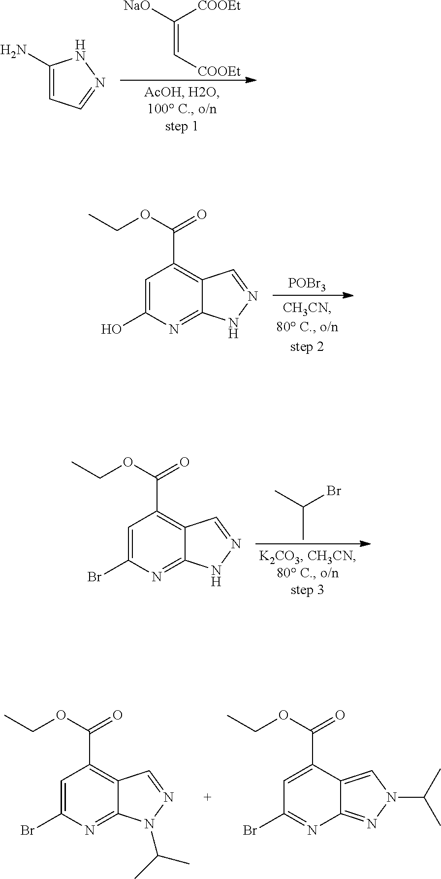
C(=C[COOEt])([COOEt])[NaO].C1(N)=CC=NN1.[POBr3].C1=C(O)N=C2C(=C1C(=O)OCC)C=NN2.C(C)(Br)C.C1=C(Br)N=C2C(=C1C(=O)OCC)C=NN2.C1=C(Br)N=C2C(=C1C(=O)OCC)C=NN2C(C)C.C1=C(C(=O)OCC)C2=CN(C(C)C)N=C2N=C1Br
